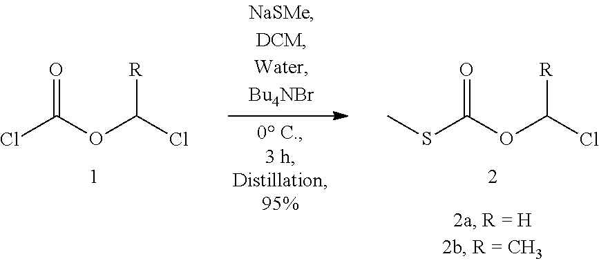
ClC(OC(Cl)[R])=O.S(C(OC(Cl)[R])=O)C
